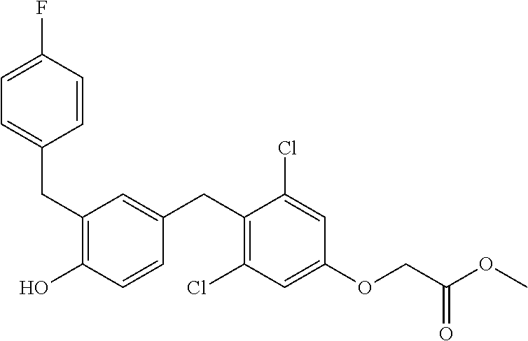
C(C1=C(O)C=CC(CC2=C(Cl)C=C(OCC(OC)=O)C=C2Cl)=C1)C1=CC=C(F)C=C1
